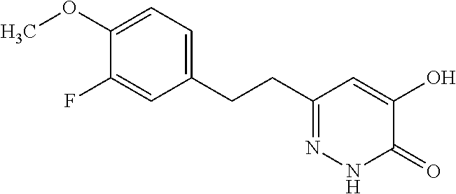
C1(OC)=CC=C(CCC2=NNC(=O)C(O)=C2)C=C1F
